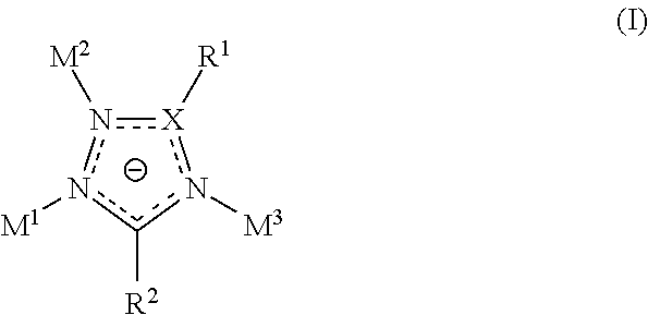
[X]1([R1])n([M2])n([M1])c([R2])n1[M3]
